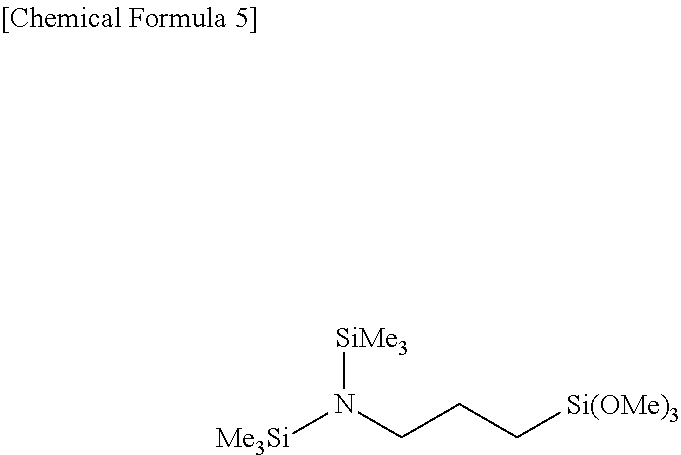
[Me3Si]N(CCC[Si(OMe)3])[SiMe3]
